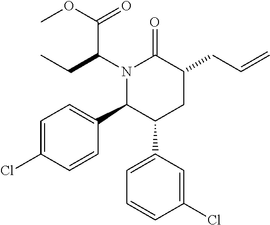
C1(C2=CC=C(Cl)C=C2)C(C2=CC=CC(Cl)=C2)CC(CC=C)C(=O)N1C(CC)C(OC)=O
